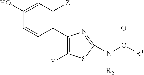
C1=C(O)C=CC(C2=C([Y])SC(N([R2])C(=O)[R1])=N2)=C1[Z]
